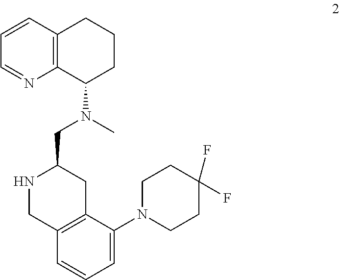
C1=CC2=C(N=C1)C(N(C)CC1NCC3=C(C1)C(N1CCC(F)(F)CC1)=CC=C3)CCC2
